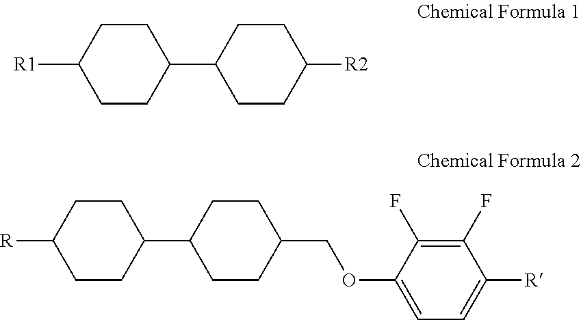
C1(C2CCC([R2])CC2)CCC([R1])CC1.C1(C2CCC(COC3=CC=C([R])C(F)=C3F)CC2)CCC([R])CC1
